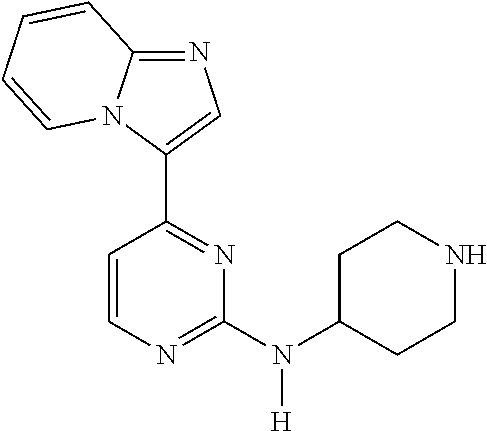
N1=C2N(C(C3=NC(N(C4CCNCC4)[H])=NC=C3)=C1)C=CC=C2
